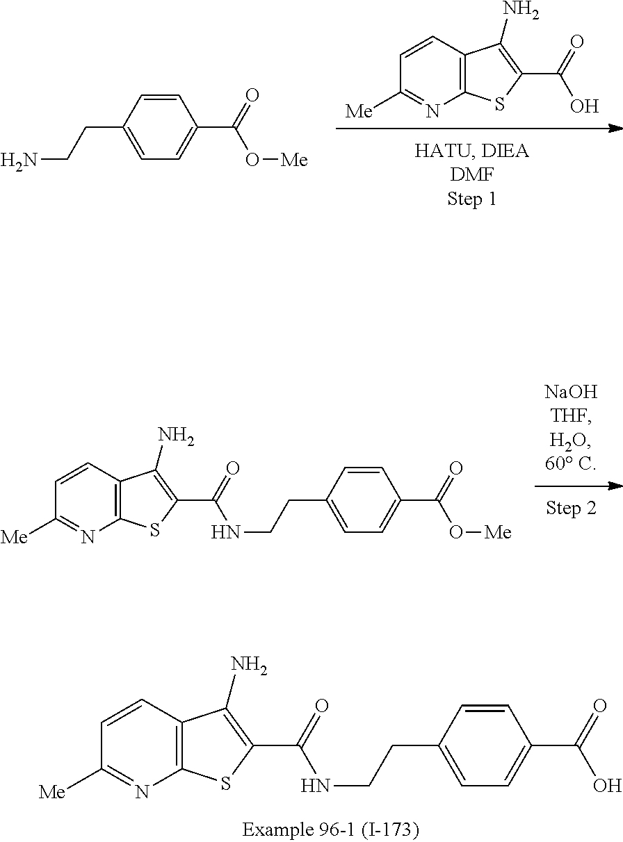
C(CC1=CC=C(C(=O)O)C=C1)NC(C1=C(N)C2=C(S1)N=C([Me])C=C2)=O.C12=C(SC(C(=O)O)=C1N)N=C([Me])C=C2.NCCC1=CC=C(C(=O)O[Me])C=C1.C(CC1=CC=C(C(=O)O[Me])C=C1)NC(C1=C(N)C2=C(S1)N=C([Me])C=C2)=O
